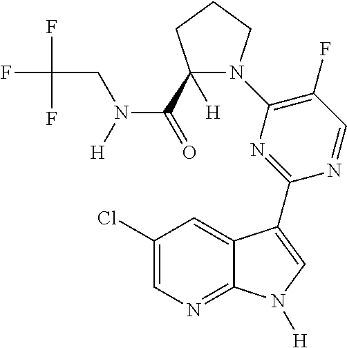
C1CCC(C(N(CC(F)(F)F)[H])=O)([H])N1C1=C(F)C=NC(C2=CN([H])C3=NC=C(Cl)C=C32)=N1
